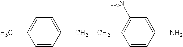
C1(CCC2=C(N)C=C(N)C=C2)=CC=C(C)C=C1
